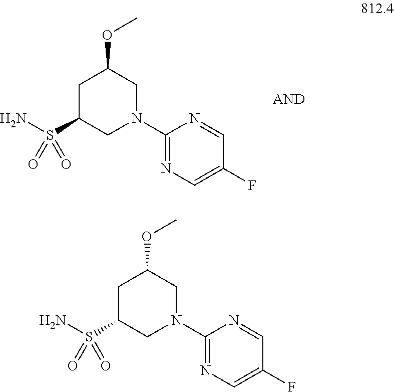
C1N(C2=NC=C(F)C=N2)CC(OC)CC1S(N)(=O)=O.C1N(C2=NC=C(F)C=N2)CC(OC)CC1S(N)(=O)=O
